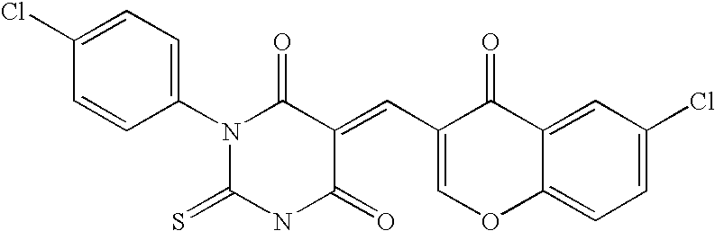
C1=C(Cl)C=CC(N2C(=S)NC(=O)C(=CC3=COC4=CC=C(Cl)C=C4C3=O)C2=O)=C1
